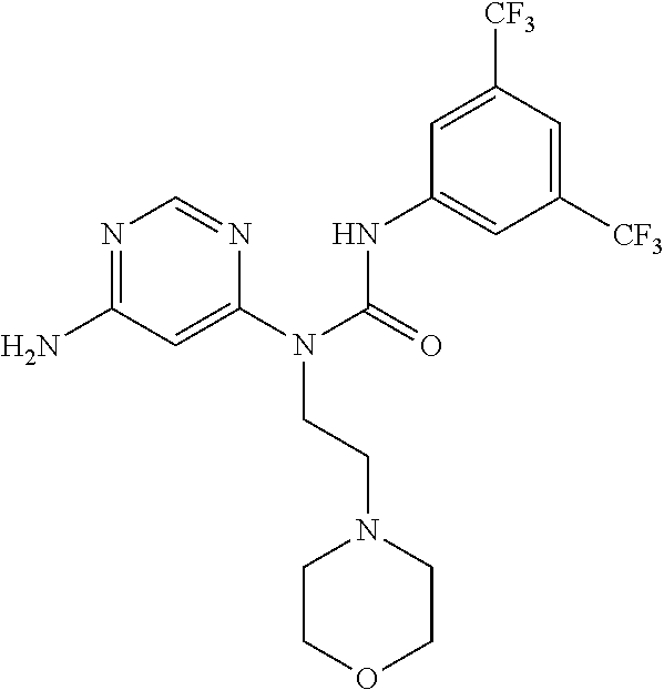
NC1=NC=NC(N(C(=O)NC2=CC([CF3])=CC([CF3])=C2)CCN2CCOCC2)=C1
